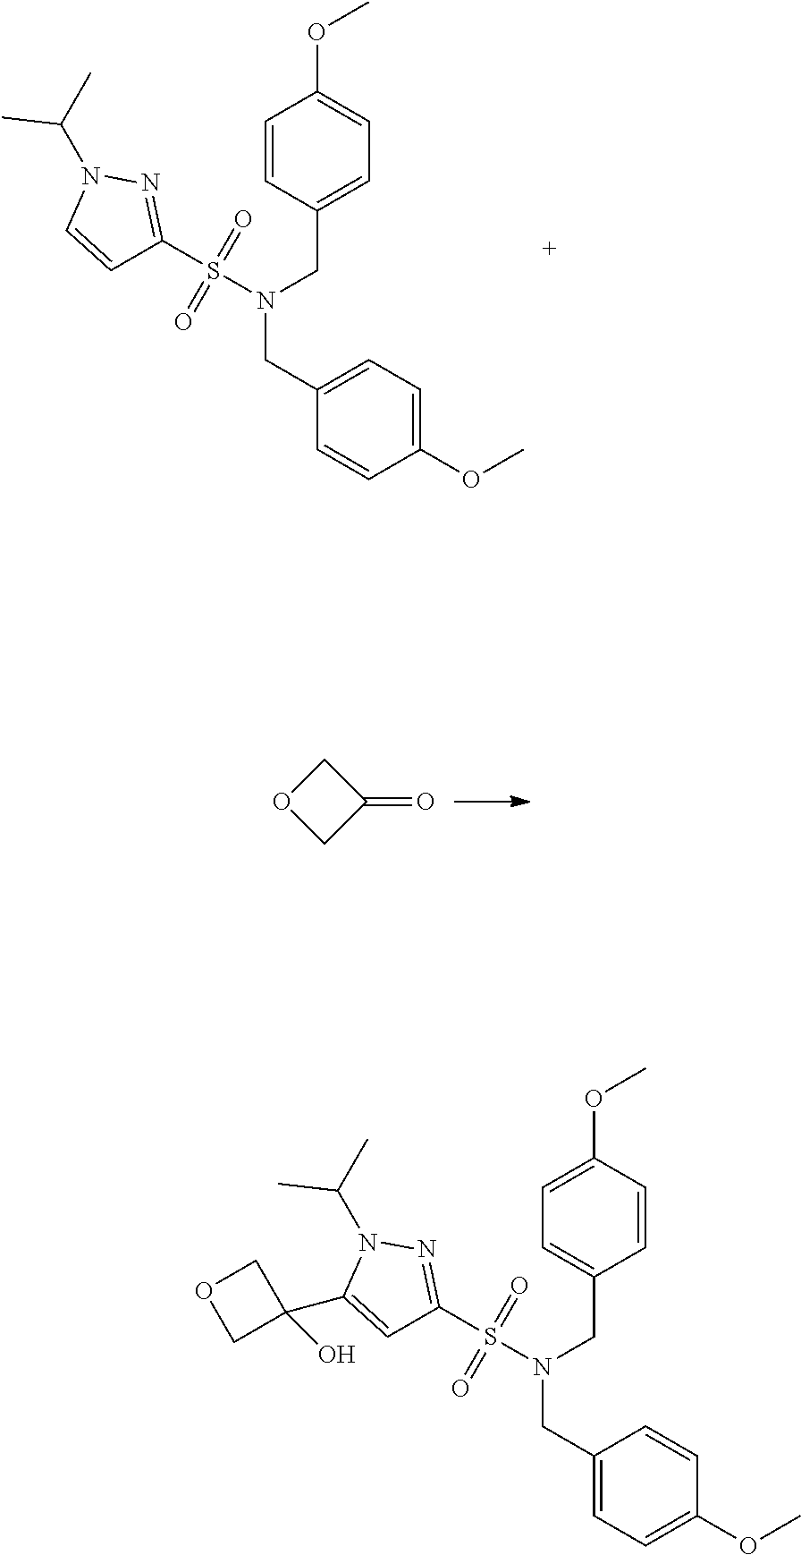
N1(C(C)C)C=CC(S(N(CC2=CC=C(OC)C=C2)CC2=CC=C(OC)C=C2)(=O)=O)=N1.O1CC(=O)C1.N1(C(C)C)C(C2(O)COC2)=CC(S(N(CC2=CC=C(OC)C=C2)CC2=CC=C(OC)C=C2)(=O)=O)=N1
